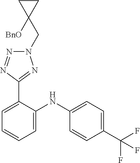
C1=C(NC2=CC=CC=C2C2=NN(CC3([OBn])CC3)N=N2)C=CC(C(F)(F)F)=C1
